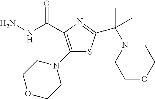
C(C1=C(N2CCOCC2)SC(C(N2CCOCC2)(C)C)=N1)(NN)=O
